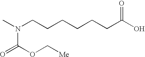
CN(CCCCCCC(O)=O)C(OC[Me])=O
